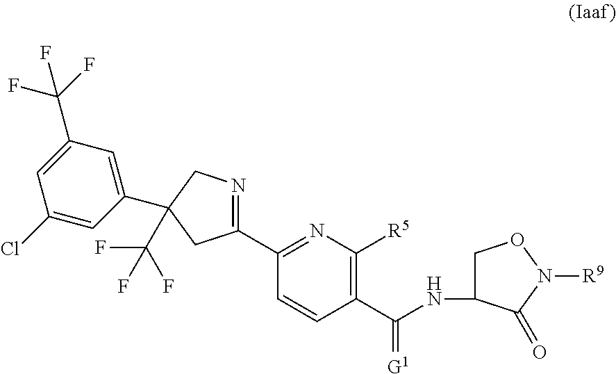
C(NC1CON([R9])C1=O)(C1=C([R5])N=C(C2=NCC(C3=CC(C(F)(F)F)=CC(Cl)=C3)(C(F)(F)F)C2)C=C1)=[G1]
